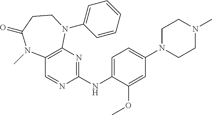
C12=C(N=C(NC3=CC=C(N4CCN(C)CC4)C=C3OC)N=C1)N(C1=CC=CC=C1)CCC(=O)N2C
